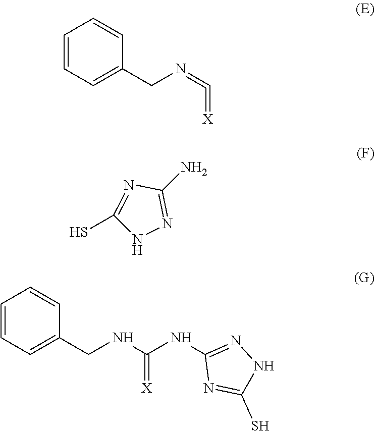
C1=CC=C(CN=C=[X])C=C1.NC1=NNC(S)=N1.C1=CC=C(CNC(NC2=NNC(S)=N2)=[X])C=C1
